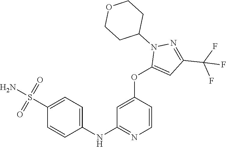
C1(NC2=NC=CC(OC3=CC(C(F)(F)F)=NN3C3CCOCC3)=C2)=CC=C(S(N)(=O)=O)C=C1
